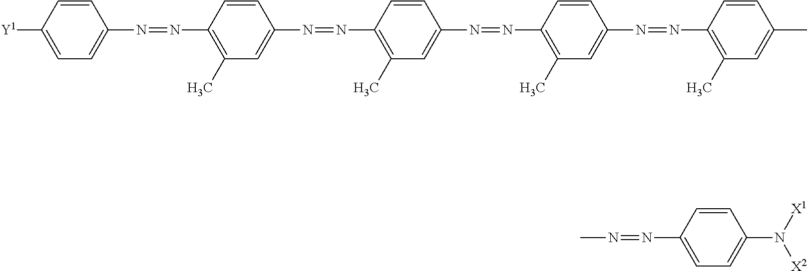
[Y1]C1=CC=C(N=NC2=C(C)C=C(N=NC3=C(C)C=C(N=NC4=C(C)C=C(N=NC5=C(C)C=C(C)C=C5)C=C4)C=C3)C=C2)C=C1.CN=NC1=CC=C(N([X1])[X2])C=C1
